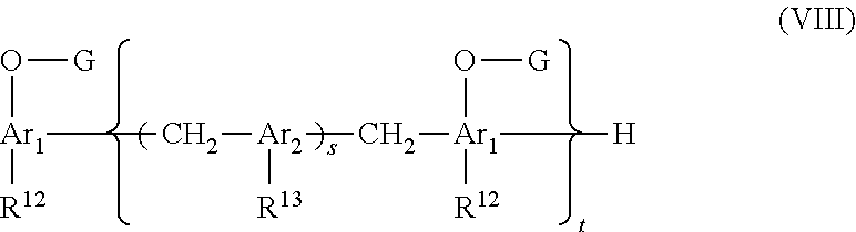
[Ar1](O[G])([R12])C[Ar2](C[Ar1]([H])([R12])O[G])[R13]
